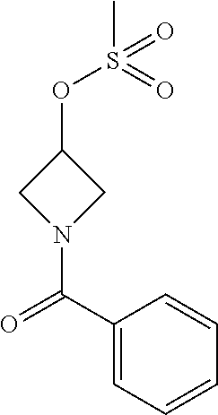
C1N(C(C2=CC=CC=C2)=O)CC1OS(C)(=O)=O
